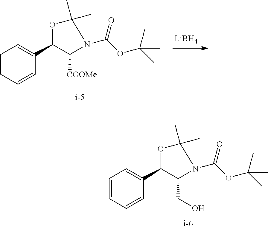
C1=CC=CC(C2C([COOMe])N(C(=O)OC(C)(C)C)C(C)(C)O2)=C1.[LiBH4].C1=CC=CC(C2C(CO)N(C(=O)OC(C)(C)C)C(C)(C)O2)=C1
